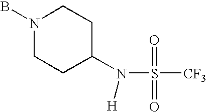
BN1CCC(N([H])S(=O)(=O)[CF3])CC1
